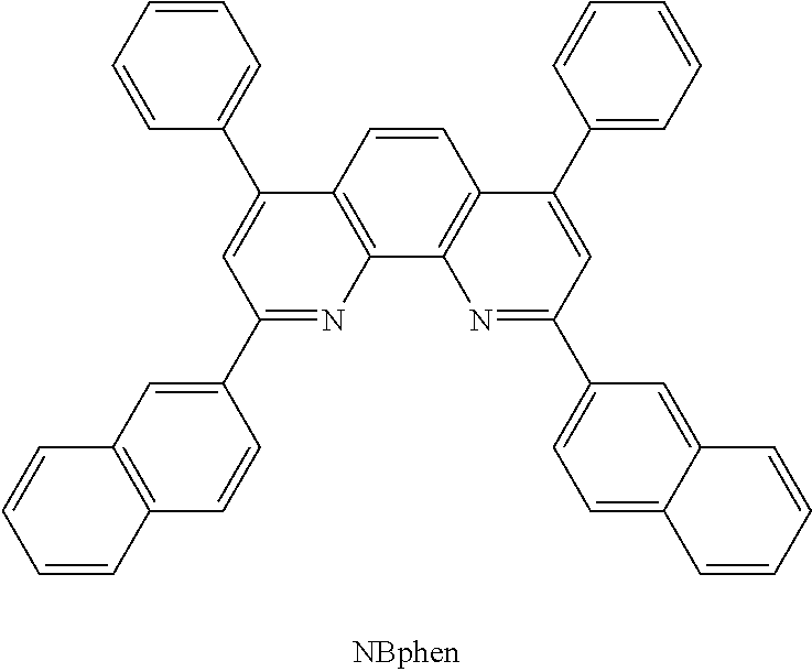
C1=CC2=C(C3=C1C(C1=CC=CC=C1)=CC(C1=CC=C4C(=C1)C=CC=C4)=N3)N=C(C1=CC3=C(C=C1)C=CC=C3)C=C2C1=CC=CC=C1
